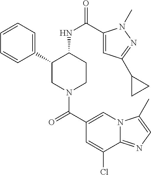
C1=CC=C(C2CN(C(C3=CN4C(=NC=C4C)C(Cl)=C3)=O)CCC2NC(=O)C2=CC(C3CC3)=NN2C)C=C1
